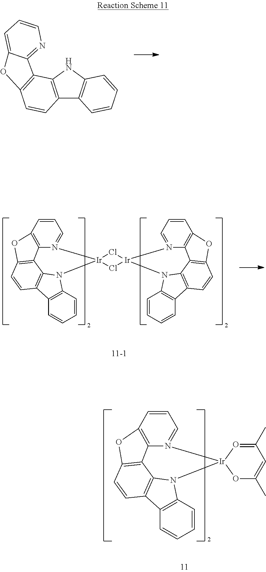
C12=NC=CC=C1OC1=C2C2=C(C=C1)C1=C(N2)C=CC=C1.C12=C3OC4=C1C1=C(C=C4)C4=C(N1[Ir]1(N2=CC=C3)Cl[Ir]2(N3C5=C(C=CC6=C5C5=C(O6)C=CC=N52)C2=C3C=CC=C2)Cl1)C=CC=C4.C12=C3OC4=C1C1=C(C=C4)C4=C(N1[Ir]1(N2=CC=C3)OC(C)=CC(C)=O1)C=CC=C4
